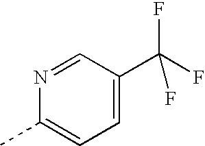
N1=CC(C(F)(F)F)=CC=C1C
